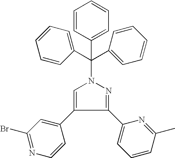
C1(Br)=NC=CC(C2=CN(C(C3=CC=CC=C3)(C3=CC=CC=C3)C3=CC=CC=C3)N=C2C2=CC=CC(C)=N2)=C1
